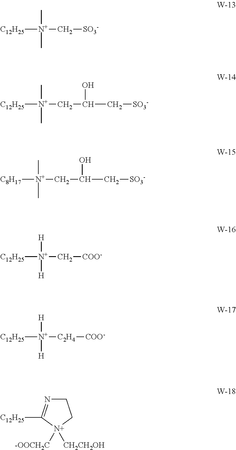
[C12H25][N+](C)(C)C[SO3-].[C12H25][N+](C)(C)CC(O)C[SO3-].[C8H17][N+](C)(C)CC(O)C[SO3-].[C12H25][N+]([H])([H])C[COO-].[C12H25][N+]([H])([H])[C2H4][COO-].C1N=C([C12H25])[N+]([-OOCH2C])([CH2CH2OH])C1
